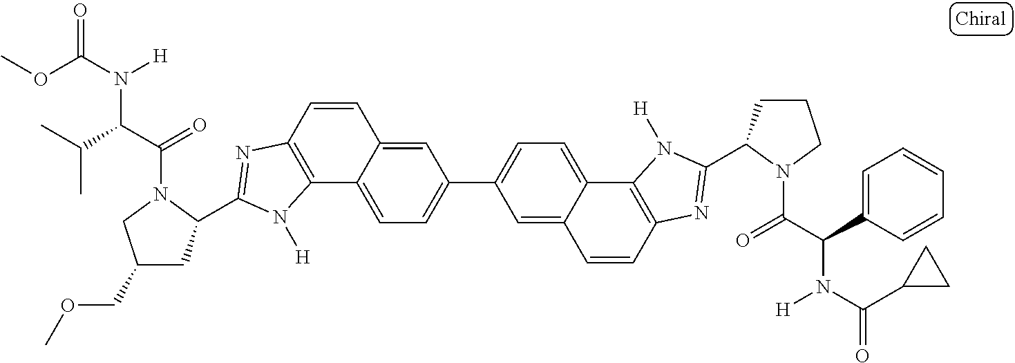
C12=CC=C(C3=CC=C4C(=C3)C=CC3=C4N([H])C(C4CCCN4C(C(C4=CC=CC=C4)N(C(C4CC4)=O)[H])=O)=N3)C=C1C=CC1=C2N([H])C(C2CC(COC)CN2C(C(C(C)C)N(C(OC)=O)[H])=O)=N1
